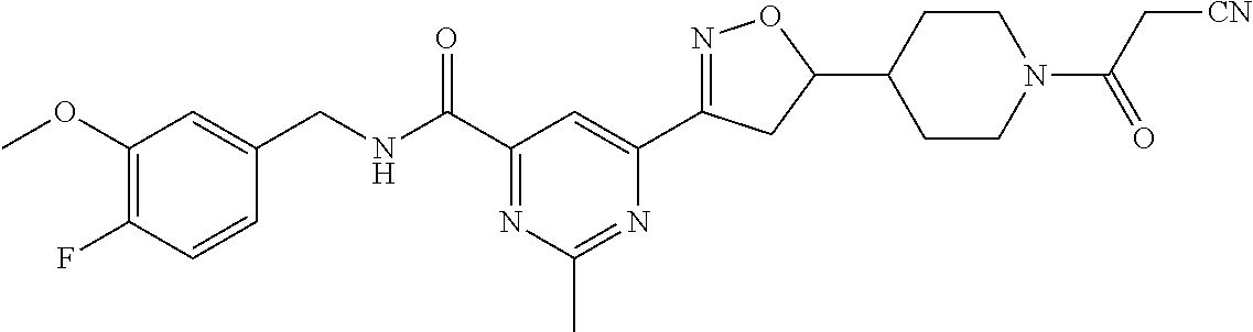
C1(CNC(C2=NC(C)=NC(C3=NOC(C4CCN(C(C[CN])=O)CC4)C3)=C2)=O)=CC(OC)=C(F)C=C1
